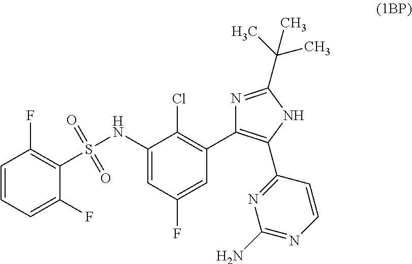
C1=CC=C(F)C(S(NC2=CC(F)=CC(C3=C(C4=NC(N)=NC=C4)NC(C(C)(C)C)=N3)=C2Cl)(=O)=O)=C1F
